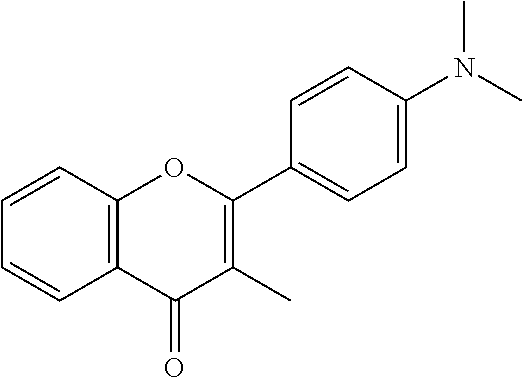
C1=CC=CC2=C1OC(C1=CC=C(N(C)C)C=C1)=C(C)C2=O
